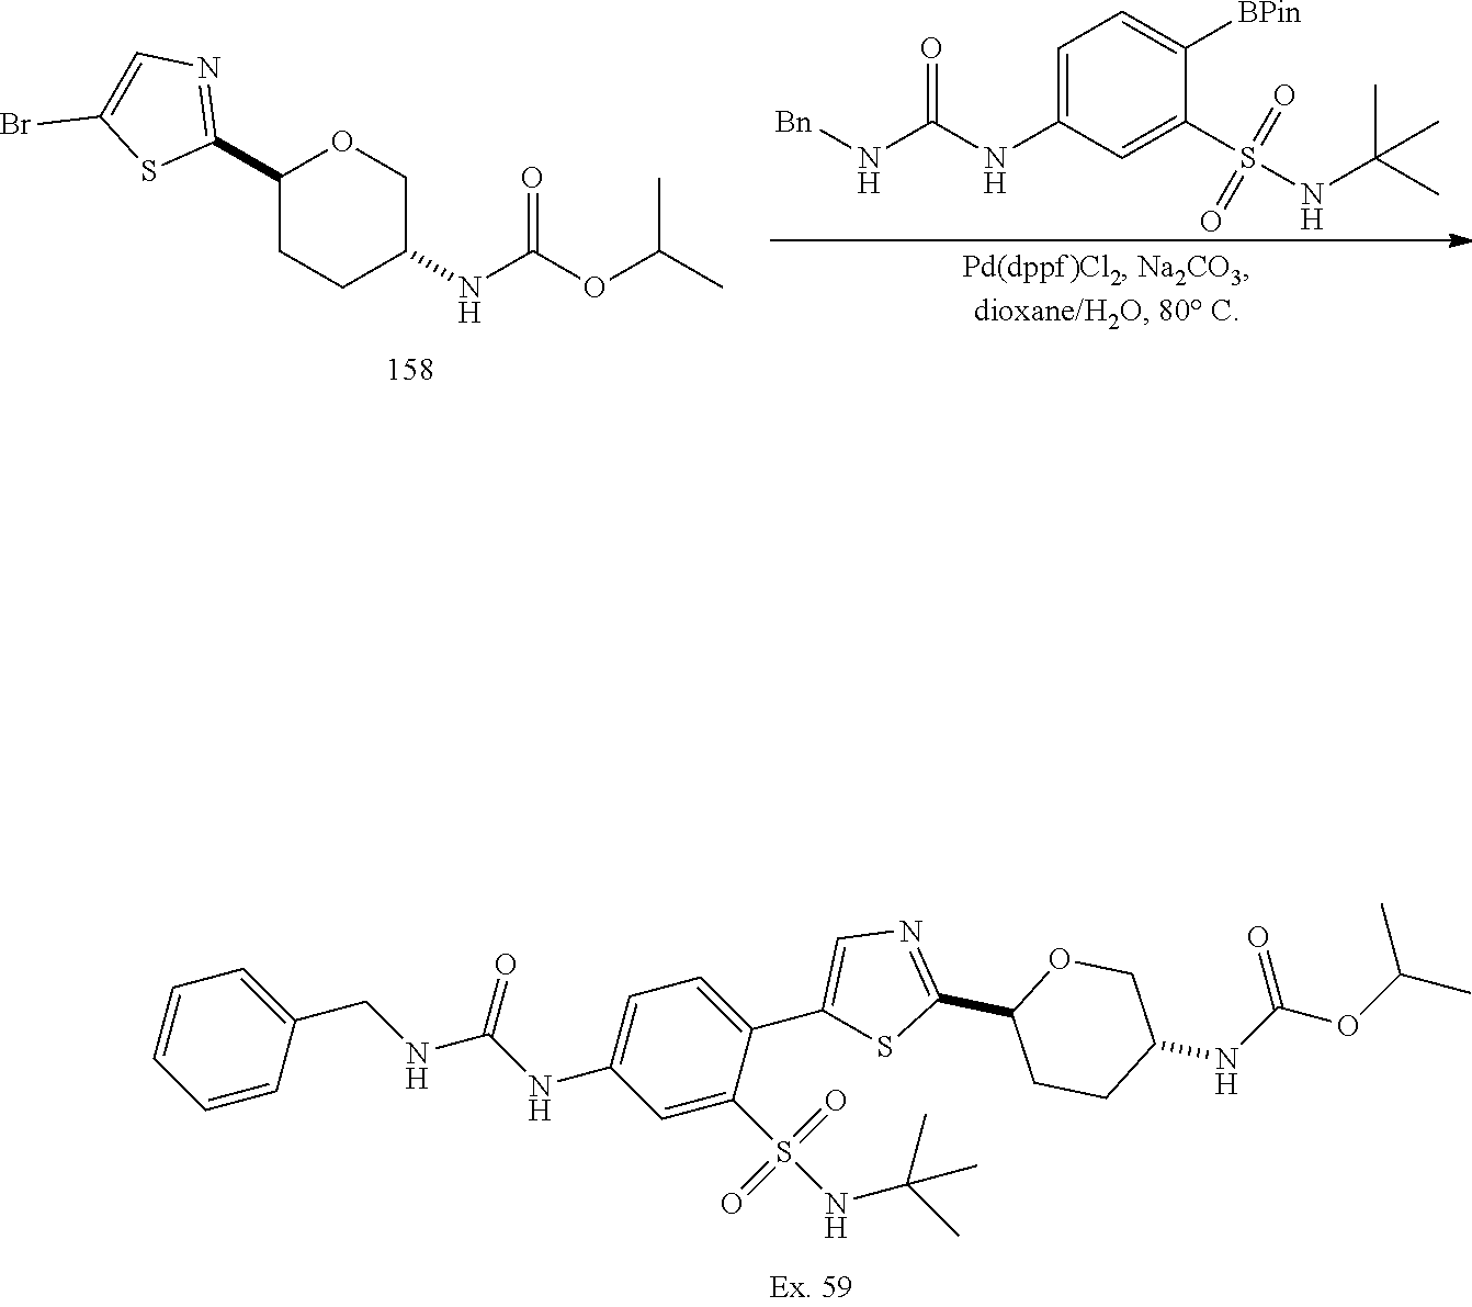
[Bn]NC(NC1=CC=C([BPin])C(S(NC(C)(C)C)(=O)=O)=C1)=O.C1(C2=NC=C(Br)S2)CCC(NC(OC(C)C)=O)CO1.C1(CNC(NC2=CC=C(C3=CN=C(C4CCC(NC(OC(C)C)=O)CO4)S3)C(S(NC(C)(C)C)(=O)=O)=C2)=O)=CC=CC=C1
